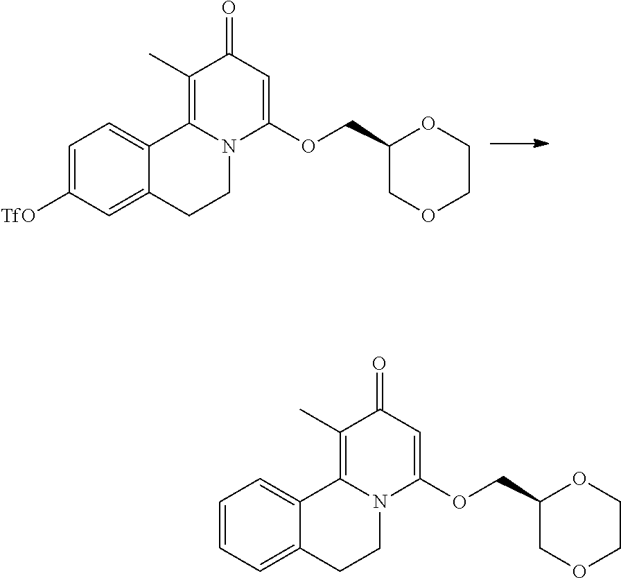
[TfO]C1=CC=C2C(=C1)CCN1C2=C(C)C(=O)C=C1OCC1OCCOC1.C1=CC=C2C(=C1)CCN1C2=C(C)C(=O)C=C1OCC1OCCOC1
